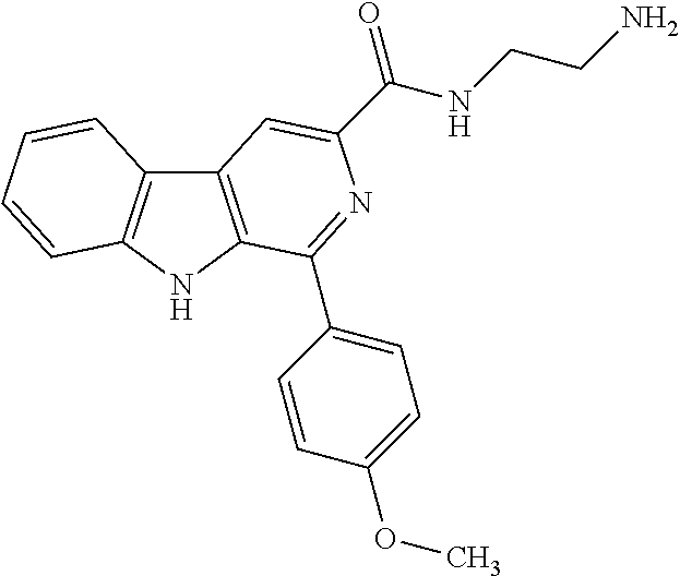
C12=C(NC3=C1C=CC=C3)C(C1=CC=C(OC)C=C1)=NC(C(=O)NCCN)=C2
